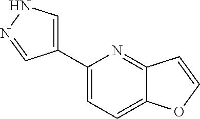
C1(C2=CNN=C2)=CC=C2C(=N1)C=CO2
